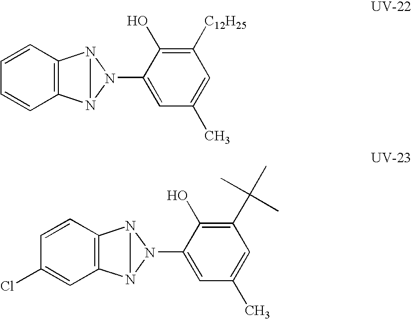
C1=CC2=C(C=C1)N1N(C3=CC(C)=CC([C12H25])=C3O)N21.C1=CC2=C(C=C1Cl)N1N(C3=CC(C)=CC(C(C)(C)C)=C3O)N21
